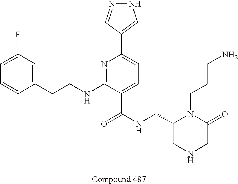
C1=CC(CCNC2=NC(C3=CNN=C3)=CC=C2C(NCC2CNCC(=O)N2CCCN)=O)=CC(F)=C1
